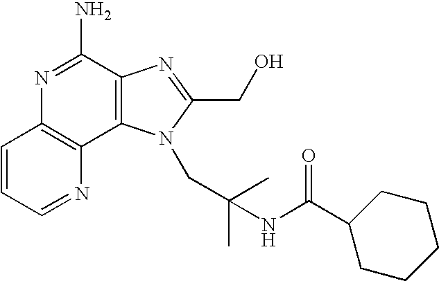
C1=CC=NC2=C1N=C(N)C1=C2N(CC(NC(C2CCCCC2)=O)(C)C)C(CO)=N1
